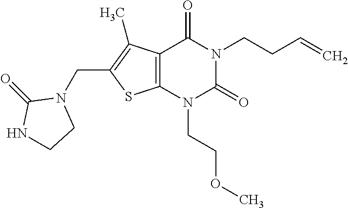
C12=C(N(CCOC)C(=O)N(CCC=C)C1=O)SC(CN1C(=O)NCC1)=C2C
